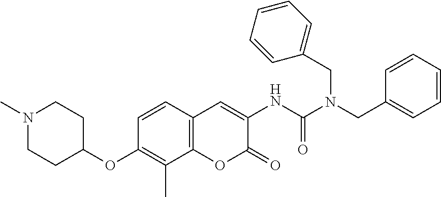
C(NC1=CC2=C(OC1=O)C(C)=C(OC1CCN(C)CC1)C=C2)(=O)N(CC1=CC=CC=C1)CC1=CC=CC=C1
